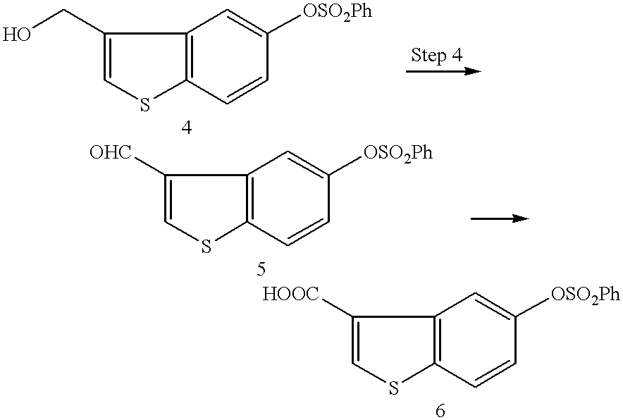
C12=C(C=CC([OSO2Ph])=C1)SC=C2CO.C12=C(C=CC([OSO2Ph])=C1)SC=C2[OHC].C12=C(C=CC([OSO2Ph])=C1)SC=C2[HOOC]
